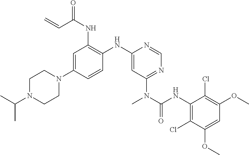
C1=C(N2CCN(C(C)C)CC2)C=CC(NC2=CC(N(C(NC3=C(Cl)C(OC)=CC(OC)=C3Cl)=O)C)=NC=N2)=C1NC(C=C)=O
